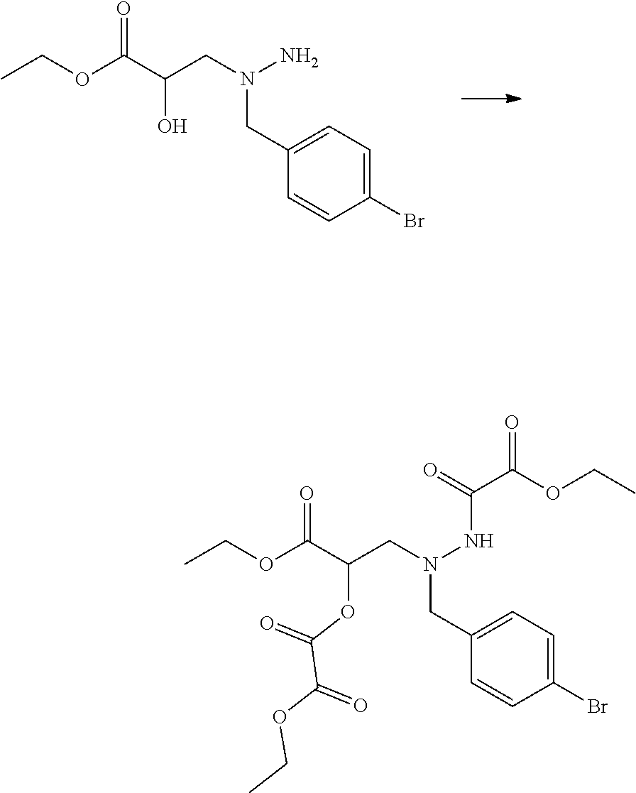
C1=CC(CN(N)CC(C(OCC)=O)O)=CC=C1Br.C1(CN(NC(C(=O)OCC)=O)CC(OC(C(OCC)=O)=O)C(OCC)=O)=CC=C(Br)C=C1
